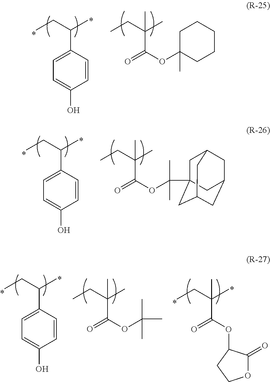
C1=CC(C(CC)C)=CC=C1O.C1CCCCC1(C)OC(=O)C(CC)(C)C.C1=CC(C(CC)C)=CC=C1O.CC(C)(OC(=O)C(CC)(C)C)C12CC3CC(CC(C1)C3)C2.O1C(=O)C(OC(=O)C(CC)(C)C)CC1.C1=CC(C(CC)C)=CC=C1O.CC(C)(OC(=O)C(CC)(C)C)C
